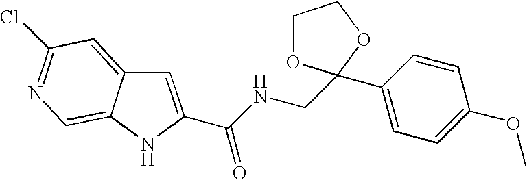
C(C1=CC2=CC(Cl)=NC=C2N1)(NCC1(C2=CC=C(OC)C=C2)OCCO1)=O
